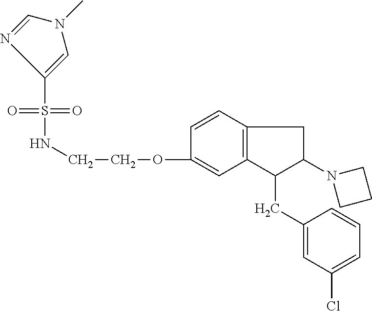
O=S(=O)(C1=CN(C)C=N1)NCCOC1=CC2=C(C=C1)CC(N1CCC1)C2CC1=CC(Cl)=CC=C1
